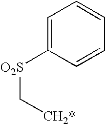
C1=C([O2S]C[CH2*])C=CC=C1
